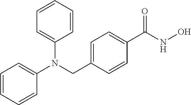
C1=C(N(C2=CC=CC=C2)CC2=CC=C(C(=O)NO)C=C2)C=CC=C1
